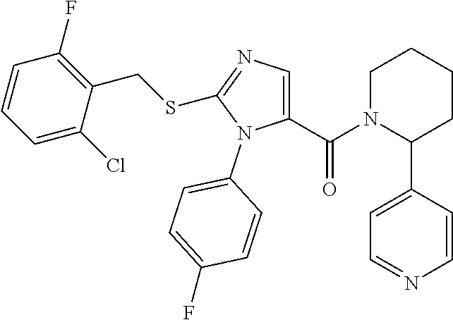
C1=C(C(N2C(C3=CC=NC=C3)CCCC2)=O)N(C2=CC=C(F)C=C2)C(SCC2=C(F)C=CC=C2Cl)=N1
